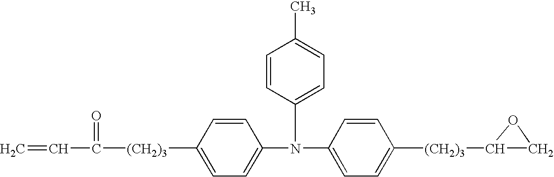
C1=C(N(C2=CC=C(C)C=C2)C2=CC=C([(CH2)3]C3CO3)C=C2)C=CC([(CH2)3]C(=O)C=C)=C1
